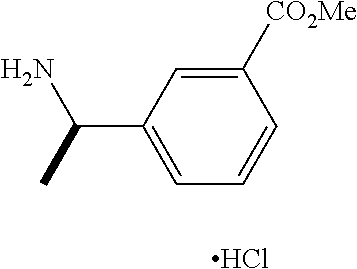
C1([CO2Me])=CC(C(N)C)=CC=C1.Cl
